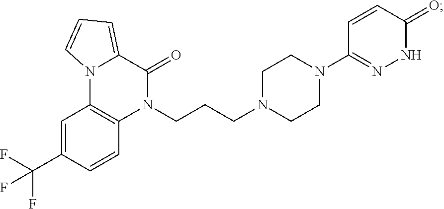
C1=C(C(F)(F)F)C=CC2=C1N1C(=CC=C1)C(=O)N2CCCN1CCN(C2=NNC(=O)C=C2)CC1
